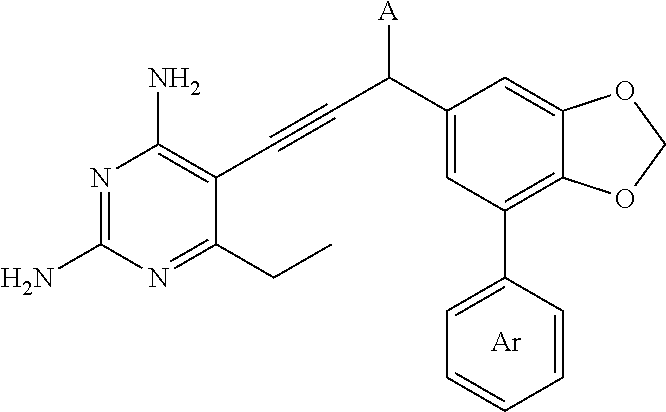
N1=C(N)N=C(CC)C(C#CC(C2=CC(C3=CC=CC=C3)=C3C(=C2)OCO3)[A])=C1N.[Ar]
